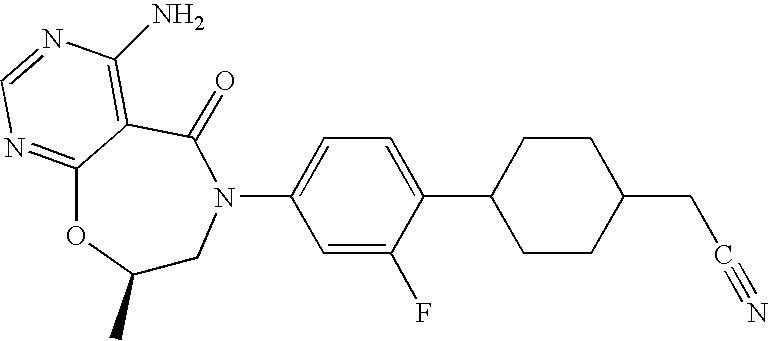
C1(C)CN(C2=CC=C(C3CCC(CC#N)CC3)C(F)=C2)C(=O)C2=C(N)N=CN=C2O1
